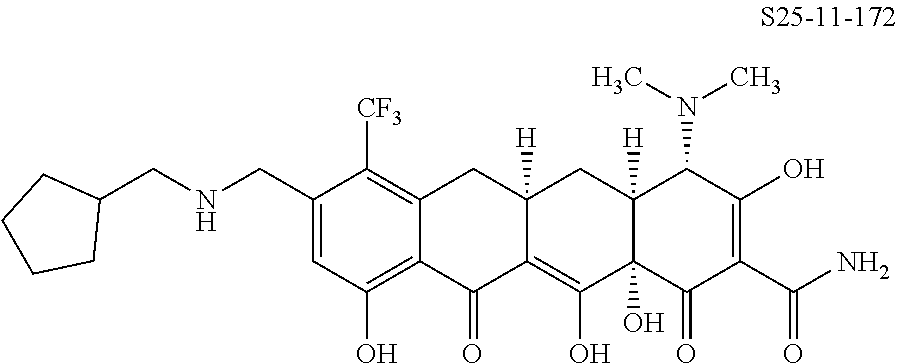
C1(CNCC2CCCC2)=CC(O)=C2C(=C1[CF3])CC1([H])C(=C(O)C3(O)C([H])(C1)C(N(C)C)C(O)=C(C(N)=O)C3=O)C2=O
